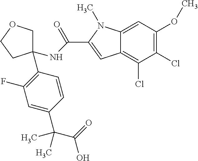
C1=C(C(C(=O)O)(C)C)C=CC(C2(NC(=O)C3=CC4=C(Cl)C(Cl)=C(OC)C=C4N3C)COCC2)=C1F
